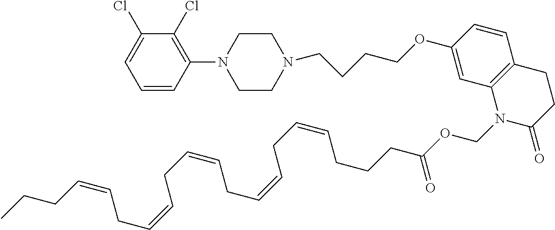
CCCC=CCC=CCC=CCC=CCC=CCCCC(OCN1C(=O)CCC2=C1C=C(OCCCCN1CCN(C3=C(Cl)C(Cl)=CC=C3)CC1)C=C2)=O
